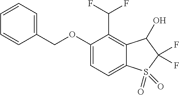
O(CC1=CC=CC=C1)C1=CC=C2C(=C1C(F)F)C(O)C(F)(F)S2(=O)=O
